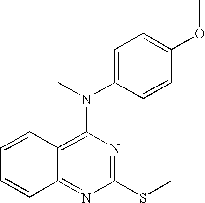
C1(SC)=NC(N(C)C2=CC=C(OC)C=C2)=C2C(=N1)C=CC=C2
